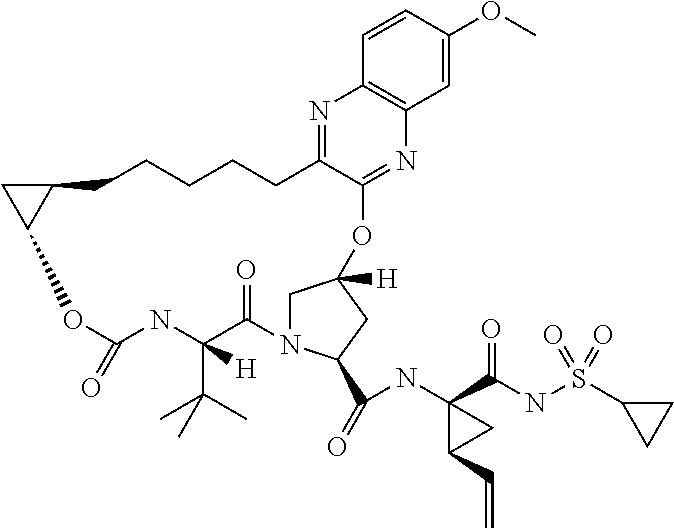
C1CCCCC2=NC3=C(N=C2OC2([H])CN(C(C(=O)NC4(C(=O)NS(=O)(C5CC5)=O)C(C=C)C4)C2)C(=O)C(C(C)(C)C)([H])NC(=O)OC2C1C2)C=C(OC)C=C3
